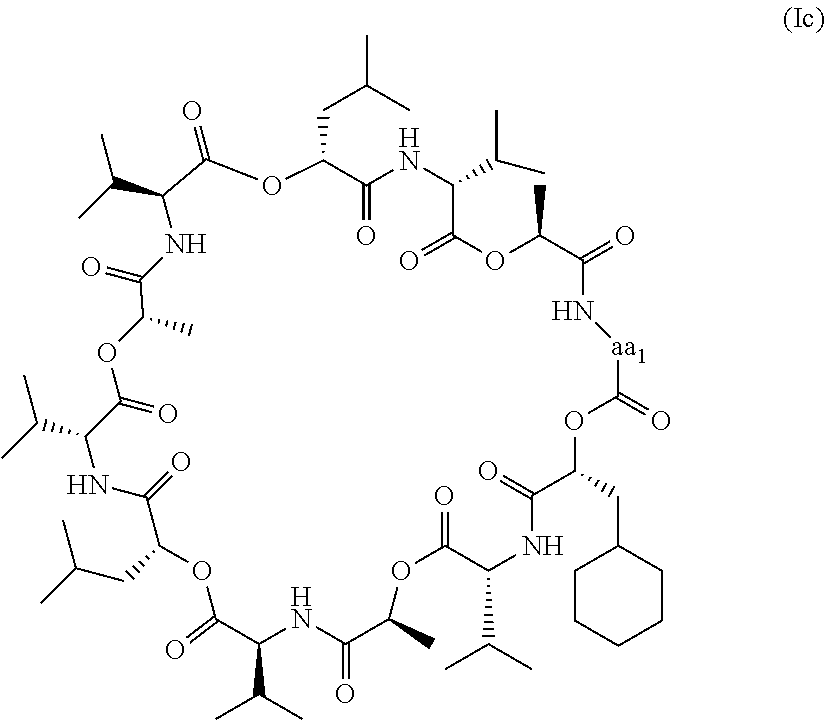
C1(=O)OC(CC(C)C)C(=O)NC(C(C)C)C(=O)OC(C)C(=O)N[aa1]C(=O)OC(CC2CCCCC2)C(=O)NC(C(C)C)C(=O)OC(C)C(=O)NC(C(C)C)C(=O)OC(CC(C)C)C(=O)NC(C(C)C)C(=O)OC(C)C(=O)NC1C(C)C
